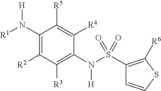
C1(N([R1])[H])=C([R2])C([R3])=C(N(S(C2=C([R6])SC=C2)(=O)=O)[H])C([R4])=C1[R5]
